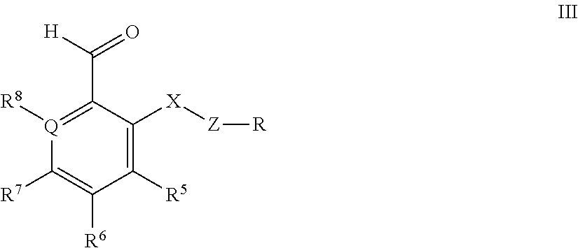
C1([R5])=C([X][Z][R])C(C([H])=O)=[Q]([R8])C([R7])=C1[R6]
